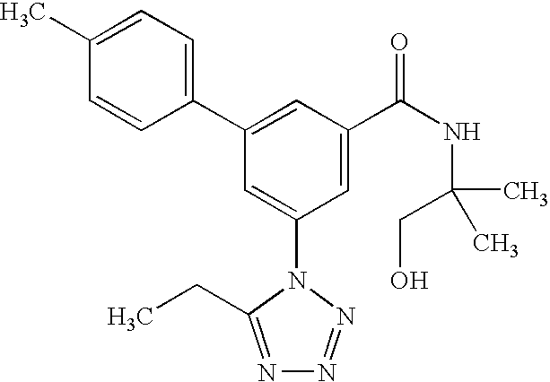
C1(C2=CC(C(NC(CO)(C)C)=O)=CC(N3C(CC)=NN=N3)=C2)=CC=C(C)C=C1
